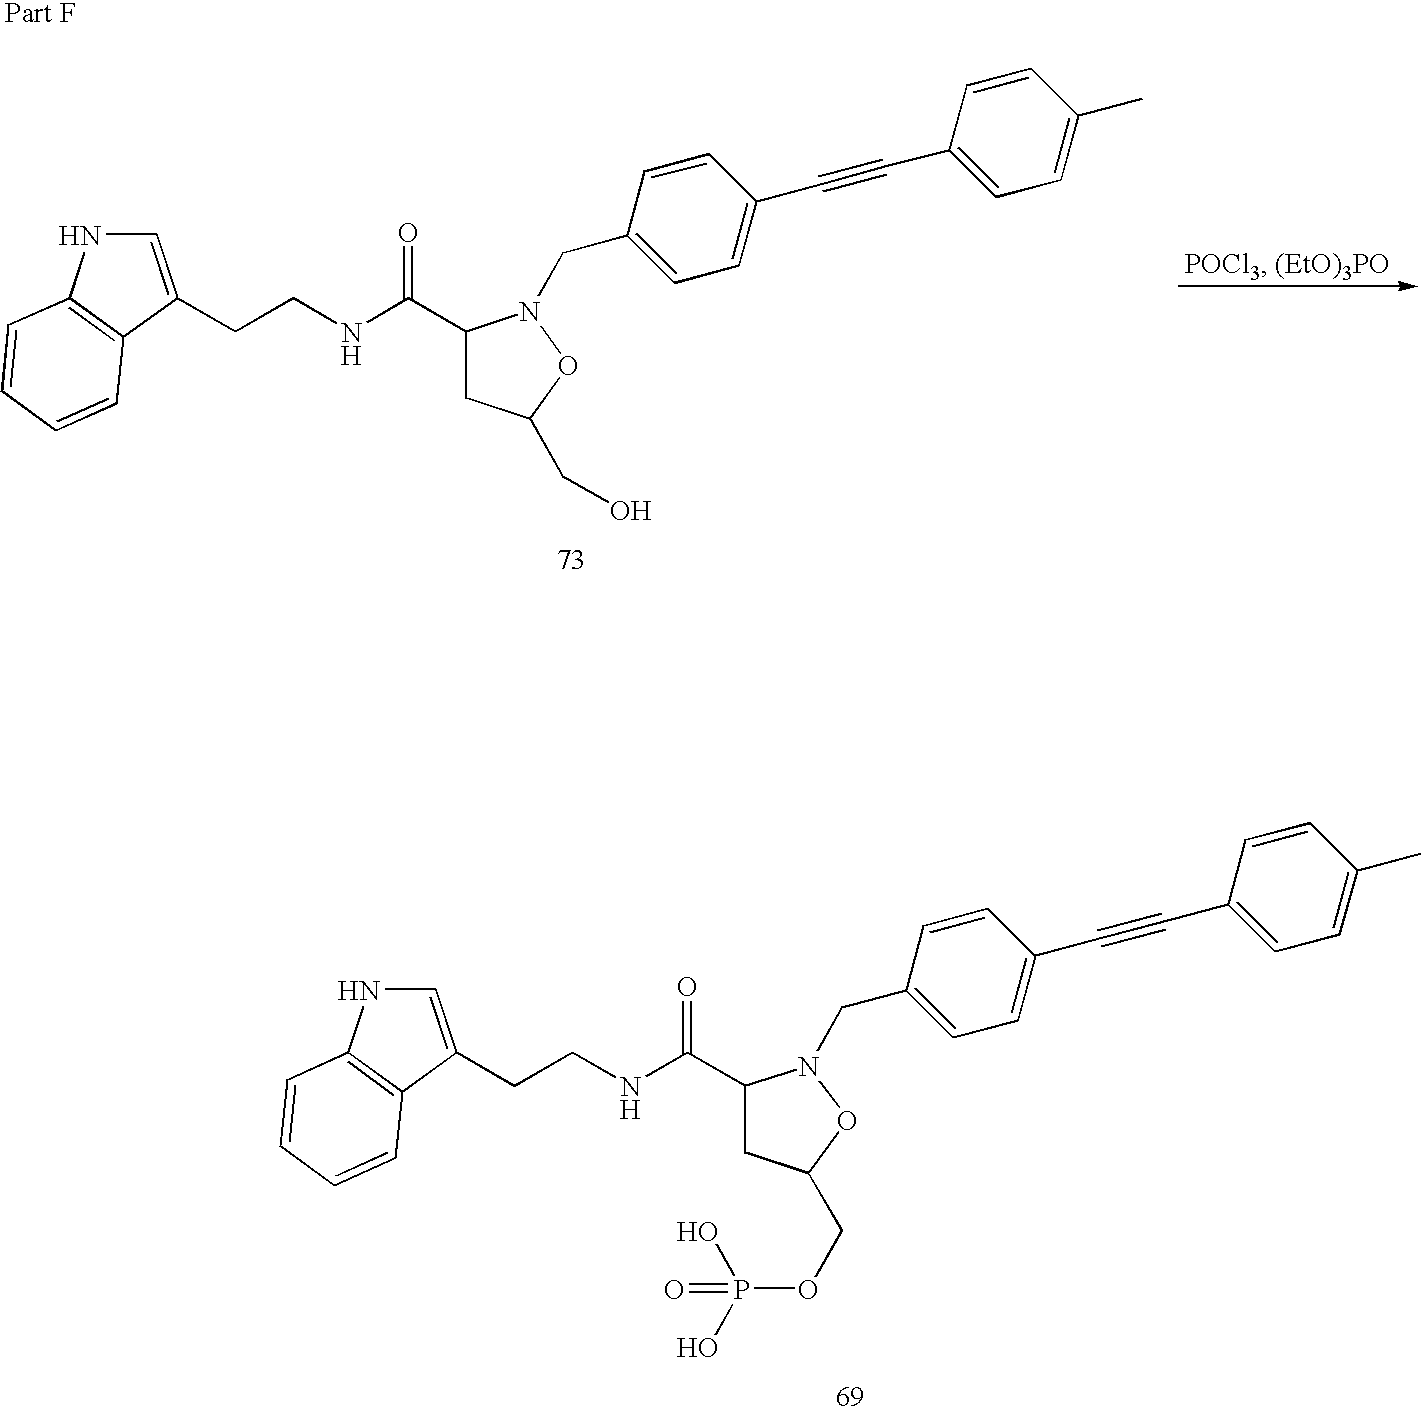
C1(C(=O)NCCC2=CNC3=C2C=CC=C3)CC(CO)ON1CC1=CC=C(C#CC2=CC=C(C)C=C2)C=C1.C1(C(=O)NCCC2=CNC3=C2C=CC=C3)CC(COP(O)(O)=O)ON1CC1=CC=C(C#CC2=CC=C(C)C=C2)C=C1
